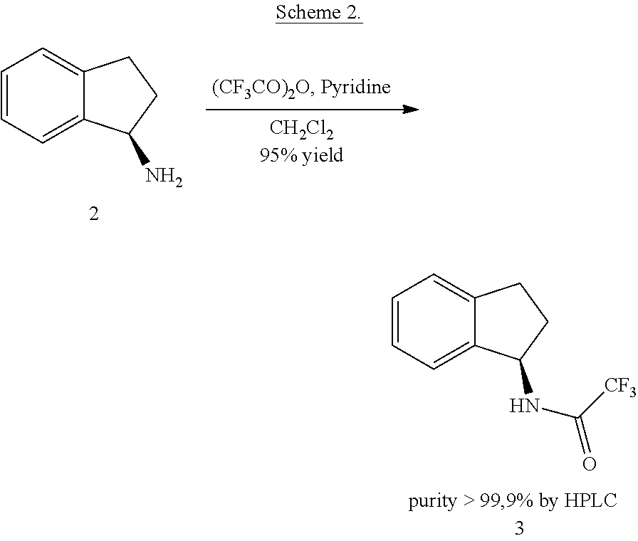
C1=CC=C2C(=C1)CCC2N.C1=CC=C2C(=C1)CCC2NC([CF3])=O
